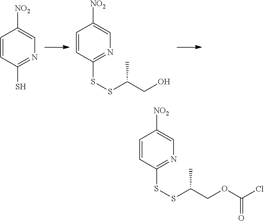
C1=CC(S)=NC=C1[NO2].C1=CC(SSC(CO)C)=NC=C1[NO2].C1=CC(SSC(COC(Cl)=O)C)=NC=C1[NO2]
